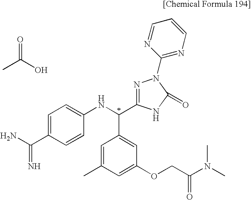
C1=CC=NC(N2N=C(C(NC3=CC=C(C(=N)N)C=C3)C3=CC(OCC(N(C)C)=O)=CC(C)=C3)NC2=O)=N1.C(C)(O)=O
